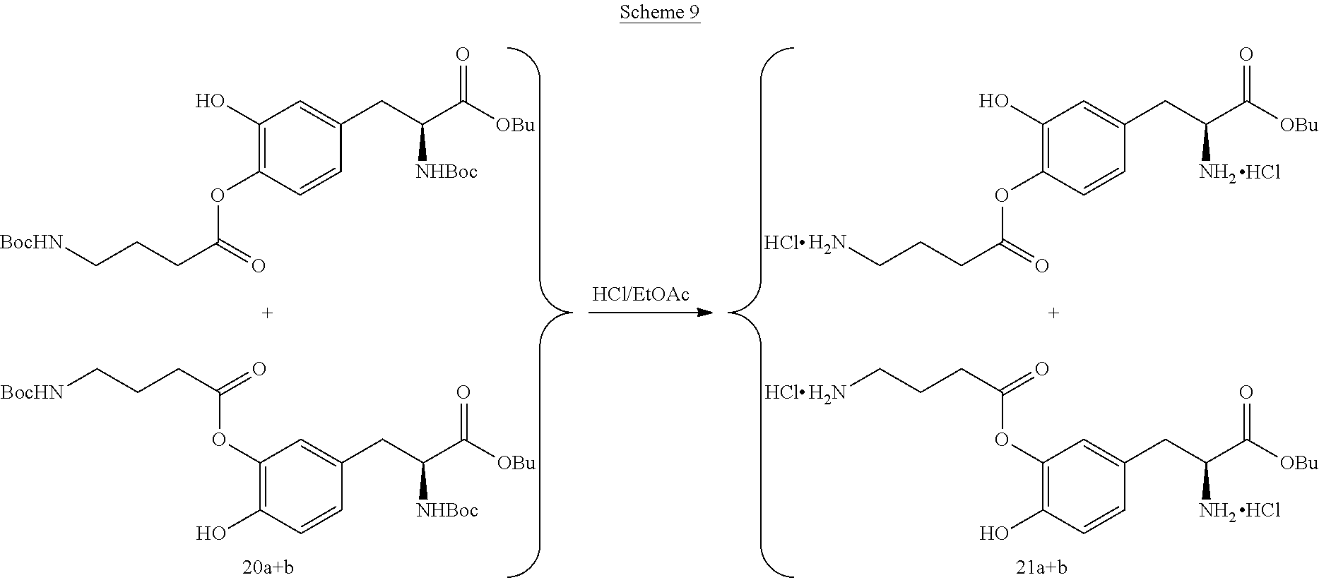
C1(OC(CCCN)=O)=C(O)C=CC(CC(C([OBu])=O)N)=C1.Cl.C1(OC(CCC[BocHN])=O)=C(O)C=CC(CC(C([OBu])=O)[NHBoc])=C1.C1(O)=C(OC(CCCN)=O)C=CC(CC(C([OBu])=O)N)=C1.Cl.C1(O)=C(OC(CCC[BocHN])=O)C=CC(CC(C([OBu])=O)[NHBoc])=C1
